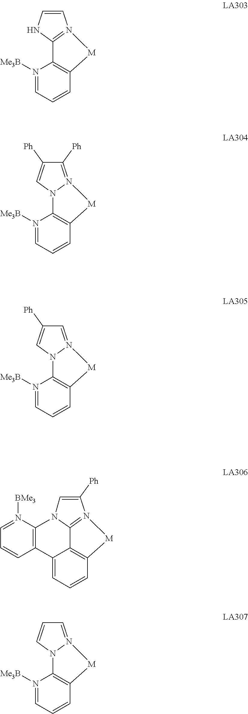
C1([Ph])=CN2N(=C1[Ph])[M]C1=C2N([Me3B])=CC=C1.C1=CN2=C(C3=C(C=CC=N3[Me3B])[M]2)N1.C1=CN2N(=C1)[M]C1=C2N([Me3B])=CC=C1.C12=C(N([BMe3])=CC=C1)N1C=C([Ph])N3=C1C1=C(C=CC=C21)[M]3.C1([Ph])=CN2N(=C1)[M]C1=C2N([Me3B])=CC=C1
